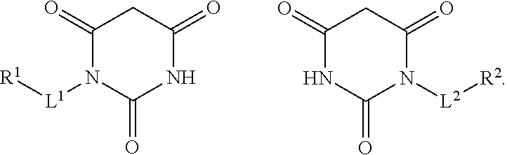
C1(=O)N([L1][R1])C(=O)NC(=O)C1.C1(=O)N([L2][R2])C(=O)NC(=O)C1
